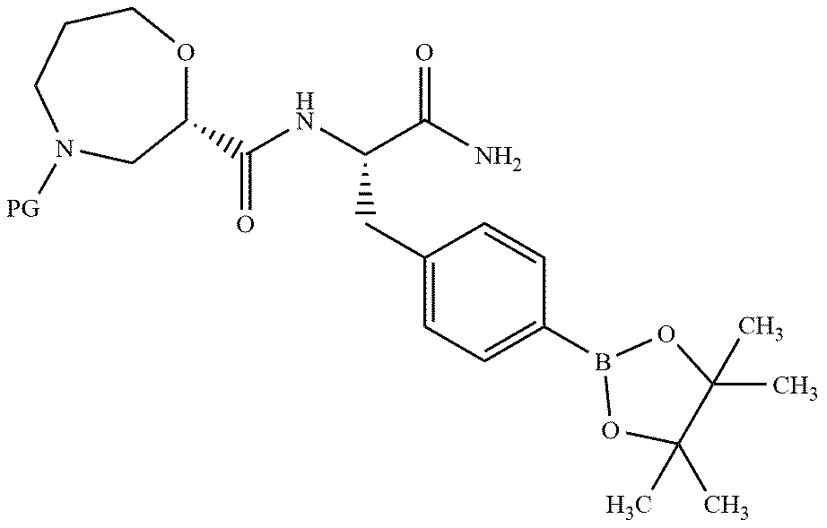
C1(C(NC(C(N)=O)CC2=CC=C(B3OC(C)(C)C(C)(C)O3)C=C2)=O)OCCCN([GP])C1
